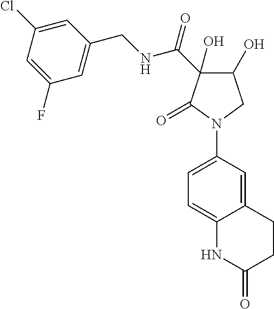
C1=C(Cl)C=C(F)C=C1CNC(=O)C1(O)C(O)CN(C2=CC=C3C(=C2)CCC(=O)N3)C1=O
